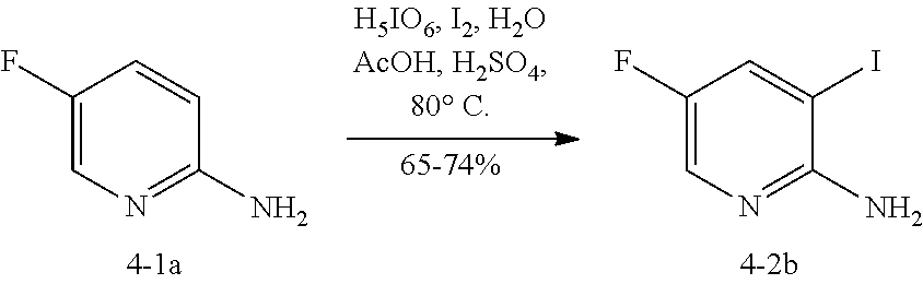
C1(F)=CN=C(N)C=C1.C1(F)=CN=C(N)C(I)=C1
